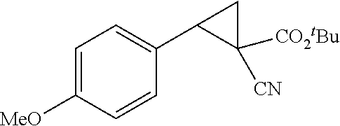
C1=C([MeO])C=CC(C2C([CN])([CO2tBu])C2)=C1
